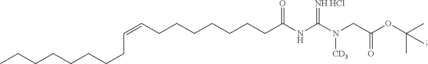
C(CCCC(=O)NC(N(CC(OC(C)(C)C)=O)[CD3])=[NH HCl])CCCC=CCCCCCCCC
